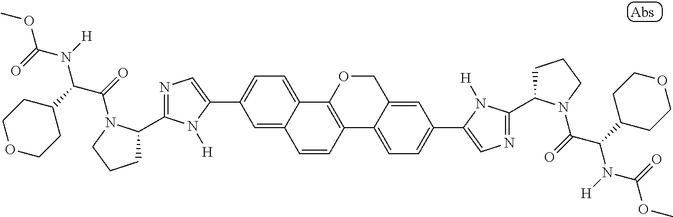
C1(C2=CN=C(C3CCCN3C(=O)C(C3CCOCC3)N(C(=O)OC)[H])N2[H])=CC=C2C(=C1)C=CC1=C2OCC2=CC(C3=CN=C(C4CCCN4C(C(N([H])C(OC)=O)C4CCOCC4)=O)N3[H])=CC=C12
